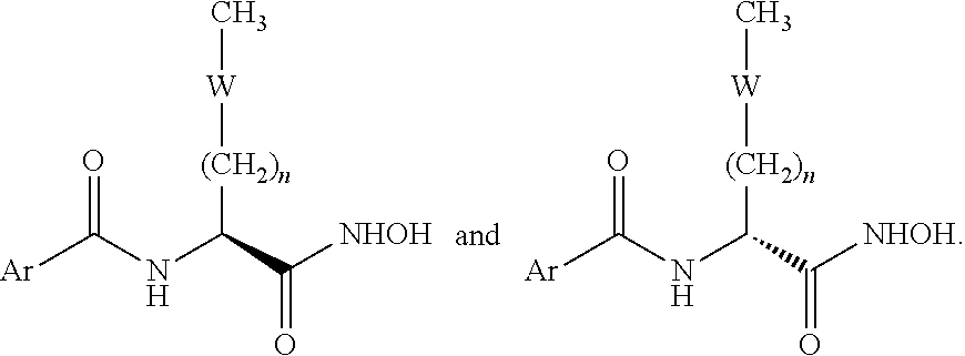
O=C(NC(C([NHOH])=O)[(CH2)n][W]C)[Ar].O=C(NC(C([NHOH])=O)[(CH2)n][W]C)[Ar]
